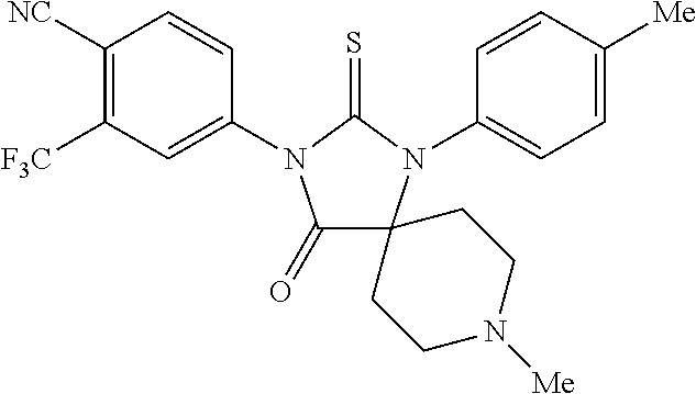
C1(=O)C2(N(C3=CC=C([Me])C=C3)C(=S)N1C1=CC([F3C])=C([NC])C=C1)CCN([Me])CC2
